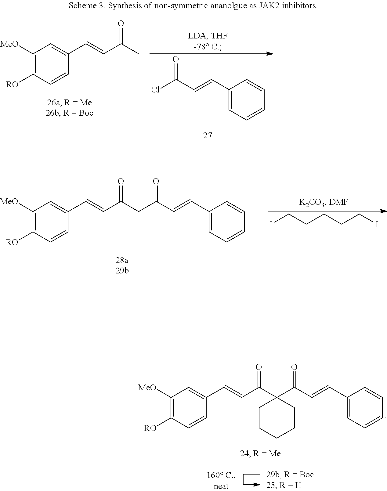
C1([MeO])=C([RO])C=CC(C=CC(C)=O)=C1.C1(C=CC(Cl)=O)=CC=CC=C1.C1([MeO])=C([RO])C=CC(C=CC(CC(=O)C=CC2=CC=CC=C2)=O)=C1.ICCCCCI.C1([MeO])=C([RO])C=CC(C=CC(C2(C(=O)C=CC3=CC=CC=C3)CCCCC2)=O)=C1
